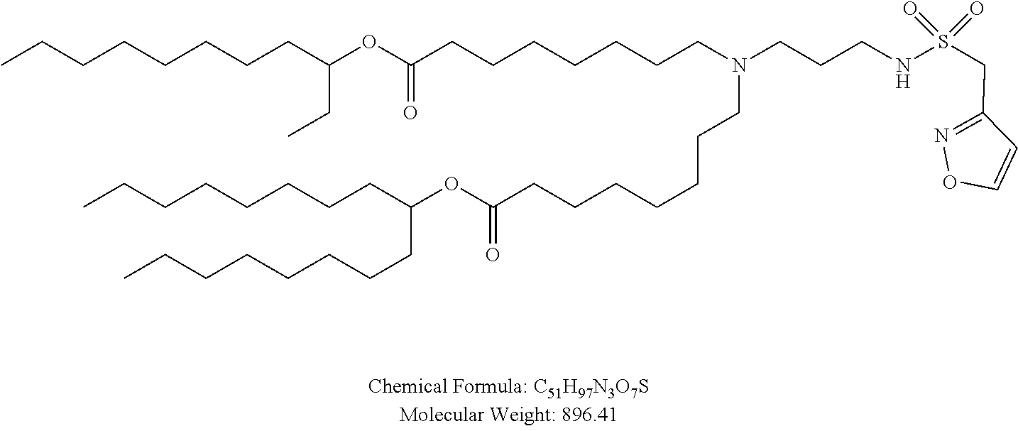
CCCCCCCCC(OC(CCCCCCCN(CCCNS(CC1=NOC=C1)(=O)=O)CCCCCCCC(OC(CCCCCCCC)CCCCCCCC)=O)=O)CC
